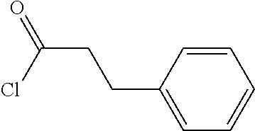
C(CC(=O)Cl)C1=CC=CC=C1
